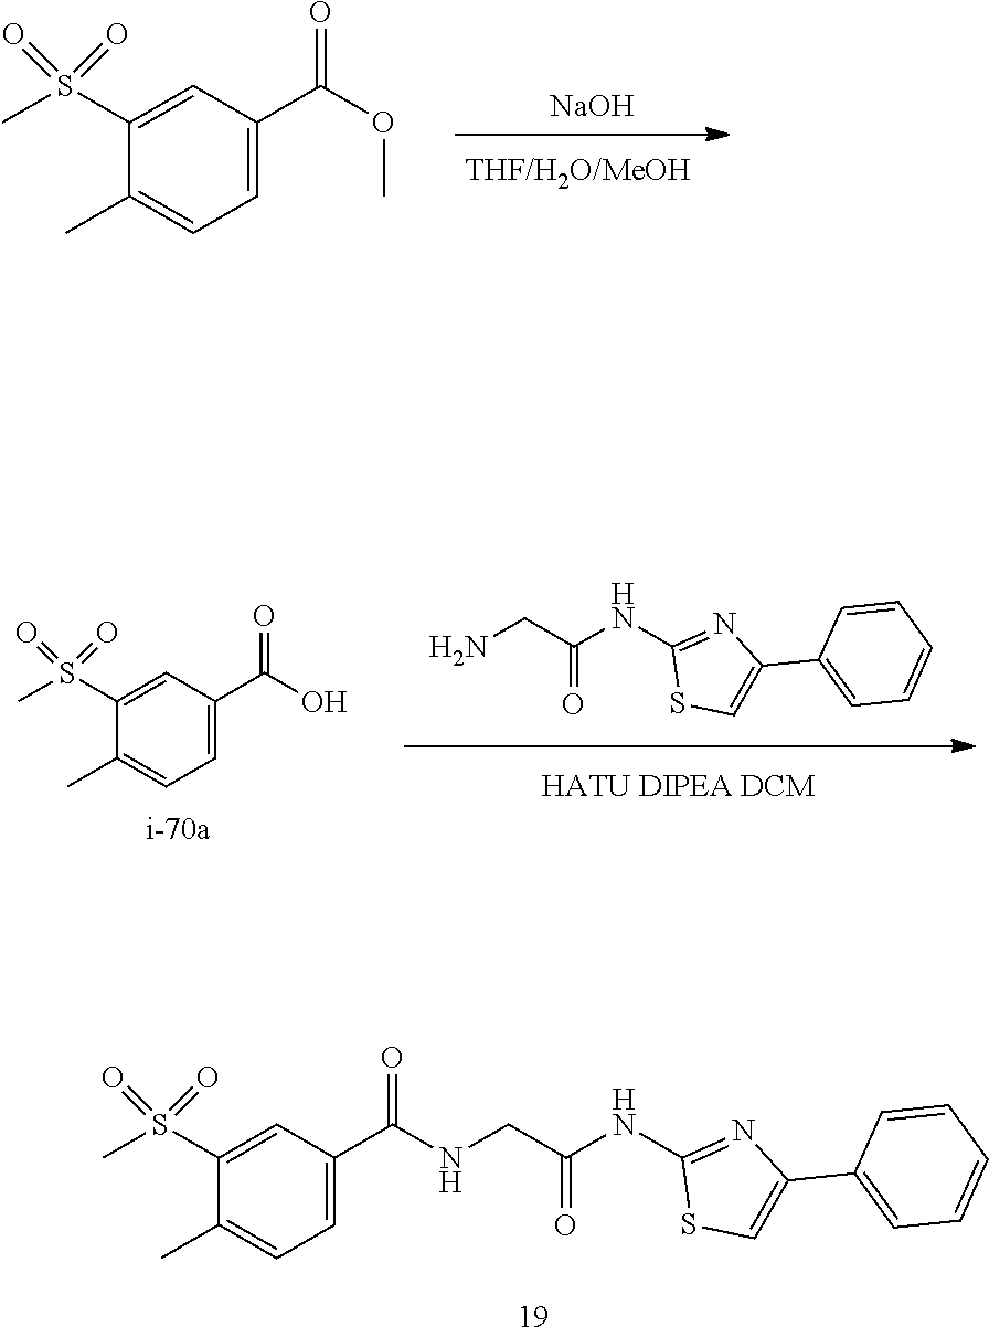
C(C(NC1=NC(C2=CC=CC=C2)=CS1)=O)NC(C1=CC=C(C)C(S(C)(=O)=O)=C1)=O.C1(C)=CC=C(C(=O)OC)C=C1S(C)(=O)=O.[NaOH].C(C(NC1=NC(C2=CC=CC=C2)=CS1)=O)N.C1(C)=CC=C(C(=O)O)C=C1S(C)(=O)=O
